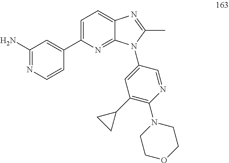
C1(C2=CC=C3C(=N2)N(C2=CC(C4CC4)=C(N4CCOCC4)N=C2)C(C)=N3)=CC(N)=NC=C1
